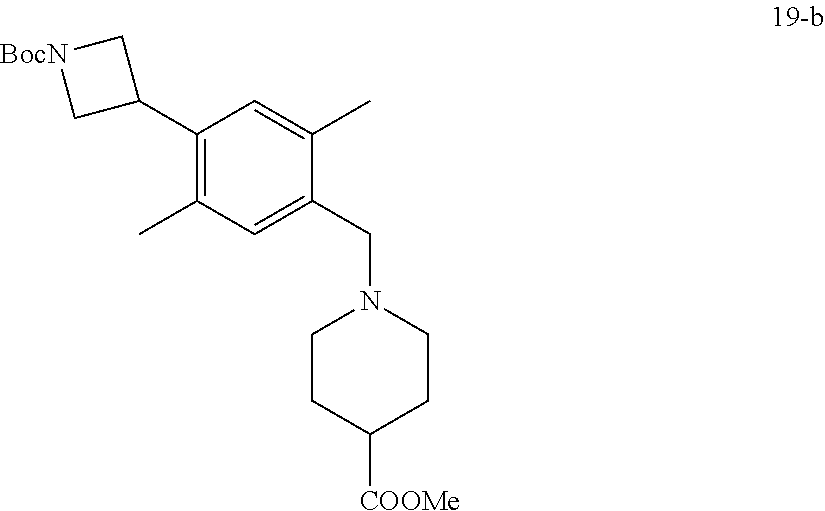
C1(C2C[BocN]C2)=C(C)C=C(CN2CCC([COOMe])CC2)C(C)=C1
